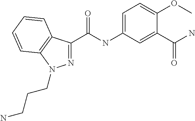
C1(C(NC2=CC=C(OC)C(C(N)=O)=C2)=O)=NN(CCCN)C2=C1C=CC=C2
